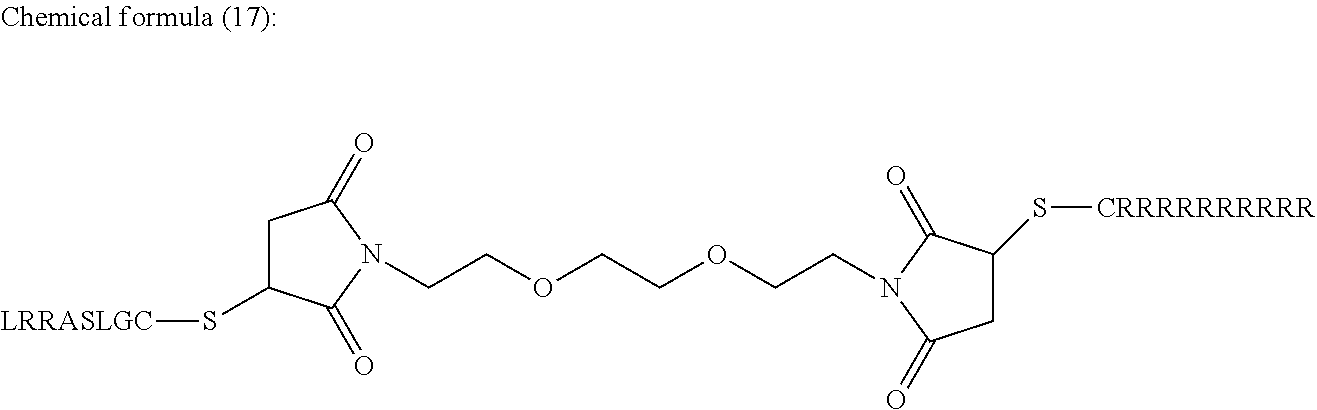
C1C(S[LRRASLGC])C(=O)N(CCOCCOCCN2C(=O)C(S[CRRRRRRRRRR])CC2=O)C1=O
